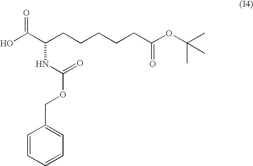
OC(C(CCCCCC(OC(C)(C)C)=O)NC(OCC1=CC=CC=C1)=O)=O
